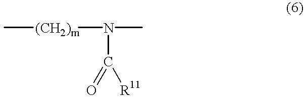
C[(CH2)m]N(C)C([R11])=O
